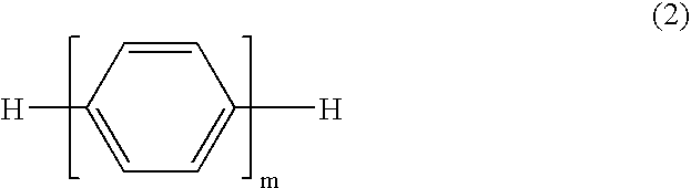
C1=CC([H])=CC=C1[H]
